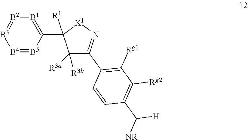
C1(C2([R1])C([R3a])([R3b])C(C3=C([Rg1])C([Rg2])=C(C([H])[NR])C=C3)=N[X1]2)=[B1][B2]=[B3][B4]=[B5]1
